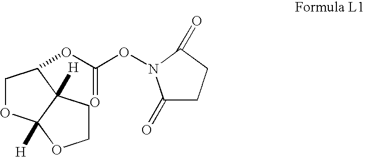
C1OC2([H])C([H])(CCO2)C1OC(ON1C(=O)CCC1=O)=O
